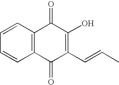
C1=CC=CC2=C1C(=O)C(O)=C(C=CC)C2=O
